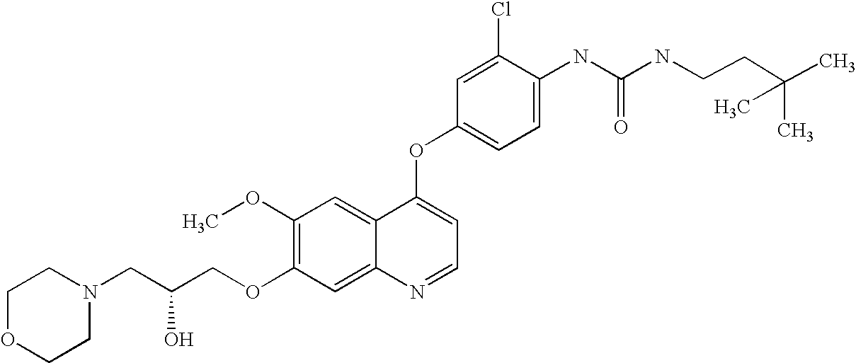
C1(Cl)=CC(OC2=CC=NC3=CC(OCC(CN4CCOCC4)O)=C(OC)C=C23)=CC=C1NC(=O)NCCC(C)(C)C
